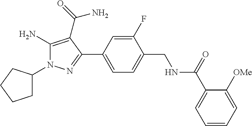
C1C(N2C(N)=C(C(N)=O)C(C3=CC=C(CNC(C4=CC=CC=C4[OMe])=O)C(F)=C3)=N2)CCC1
